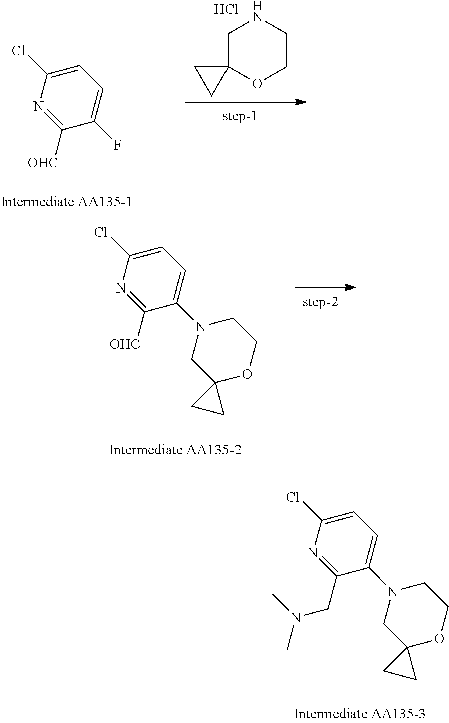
C1=C(Cl)N=C([OHC])C(F)=C1.C1C2(OCCN1)CC2.Cl.C1=C(Cl)N=C([OHC])C(N2CC3(OCC2)CC3)=C1.C1=C(Cl)N=C(CN(C)C)C(N2CC3(OCC2)CC3)=C1
